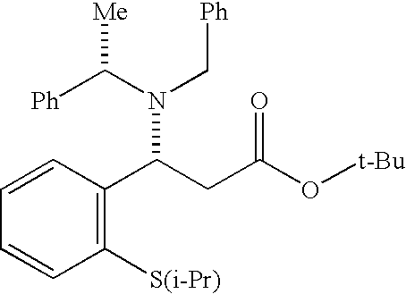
C1([S(i-Pr)])=C(C(CC(O[t-Bu])=O)N(C[Ph])C([Ph])[Me])C=CC=C1
